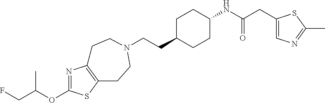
C(CC1CCC(NC(CC2=CN=C(C)S2)=O)CC1)N1CCC2=C(N=C(OC(CF)C)S2)CC1
